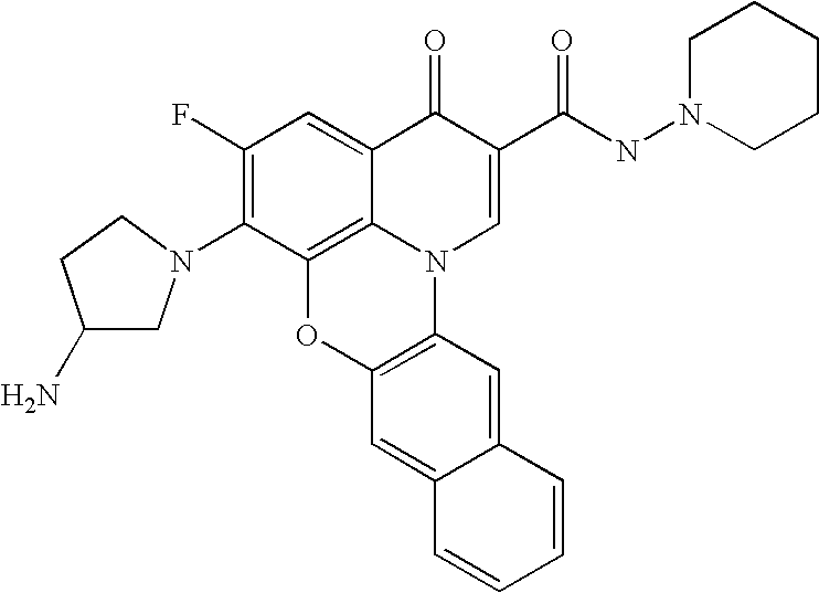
C1(F)=C(N2CC(N)CC2)C2=C3C(=C1)C(=O)C(C(NN1CCCCC1)=O)=CN3C1=C(O2)C=C2C(=C1)C=CC=C2
